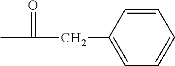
O=C(C)CC1=CC=CC=C1
